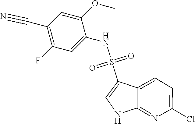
N(S(=O)(=O)C1=CNC2=NC(Cl)=CC=C12)C1=CC(F)=C(C#N)C=C1OC
